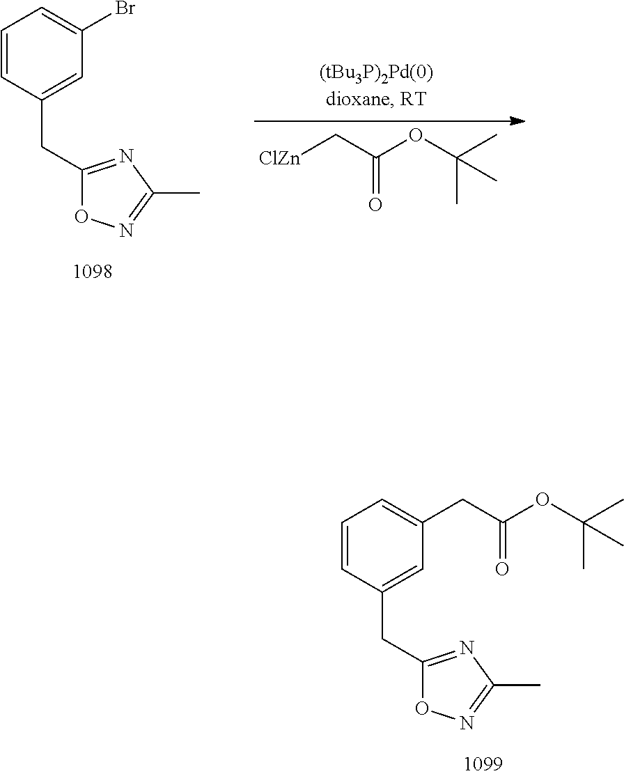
C1=CC(CC2=NC(C)=NO2)=CC(Br)=C1.[ClZn]CC(OC(C)(C)C)=O.C1=CC(CC2=NC(C)=NO2)=CC(CC(OC(C)(C)C)=O)=C1
